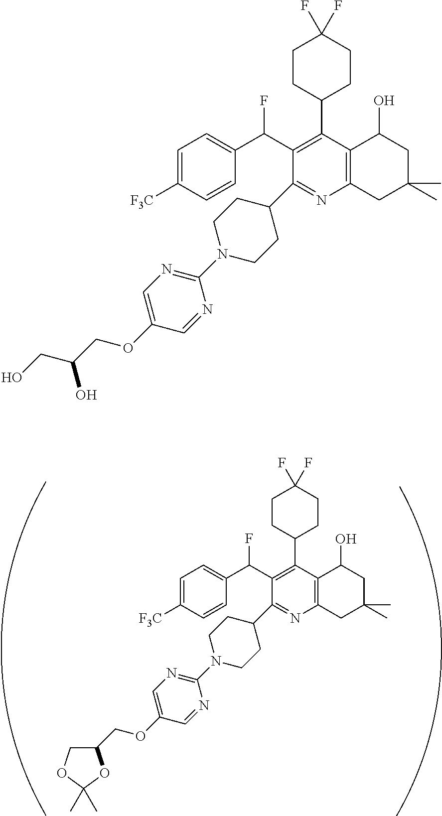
C1=C([F3C])C=CC(C(C2=C(C3CCC(F)(F)CC3)C3=C(N=C2C2CCN(C4=NC=C(OCC(CO)O)C=N4)CC2)CC(C)(C)CC3O)F)=C1.C1=C([F3C])C=CC(C(C2=C(C3CCC(F)(F)CC3)C3=C(N=C2C2CCN(C4=NC=C(OCC5COC(C)(C)O5)C=N4)CC2)CC(C)(C)CC3O)F)=C1
